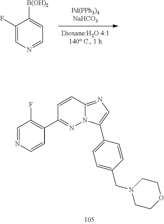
C1(F)=CN=CC=C1[B(OH)2].C1(C2=NN3C(=NC=C3C3=CC=C(CN4CCOCC4)C=C3)C=C2)=C(F)C=NC=C1
